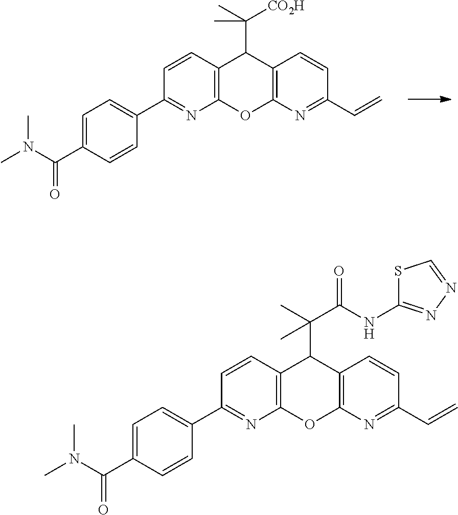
C12=C(N=C(C=C)C=C1)OC1=C(C2C(C)([CO2H])C)C=CC(C2=CC=C(C(N(C)C)=O)C=C2)=N1.C12=C(N=C(C=C)C=C1)OC1=C(C2C(C)(C(NC2=NN=CS2)=O)C)C=CC(C2=CC=C(C(N(C)C)=O)C=C2)=N1
